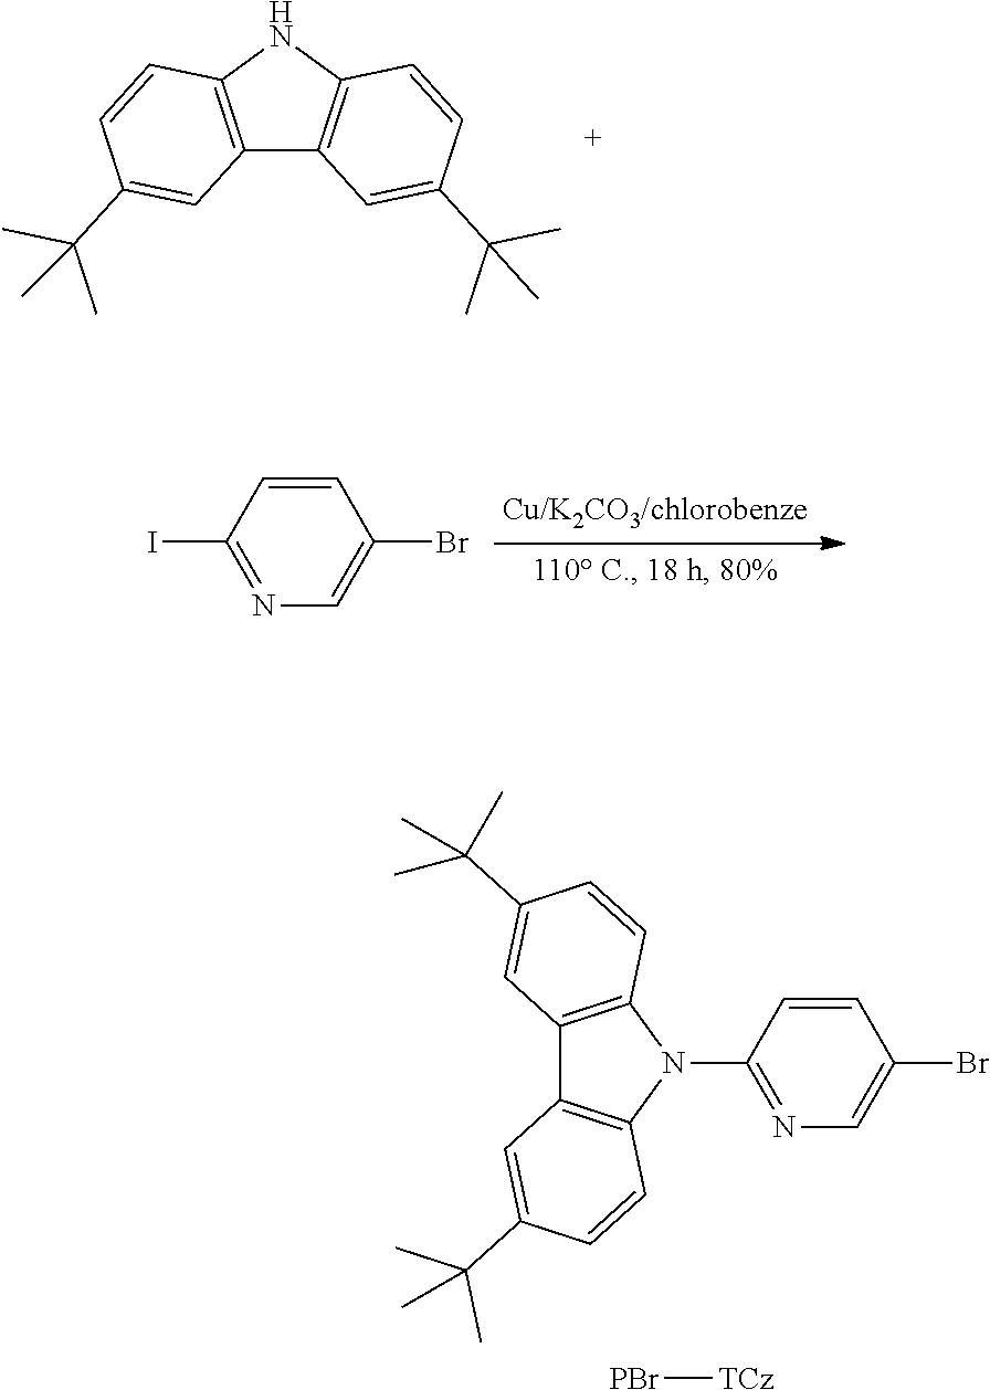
C12=C(N(C3=NC=C(Br)C=C3)C3=C1C=C(C(C)(C)C)C=C3)C=CC(C(C)(C)C)=C2.[PBr][TCz].C12=C(NC3=C1C=C(C(C)(C)C)C=C3)C=CC(C(C)(C)C)=C2.C1=CC(I)=NC=C1Br
